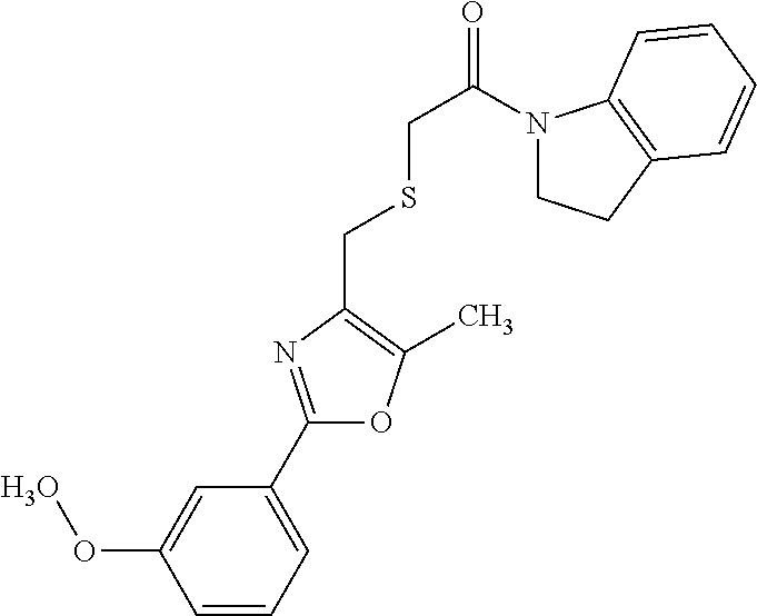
C1=CC=C(C2=NC(CSCC(=O)N3CCC4=C3C=CC=C4)=C(C)O2)C=C1OO
